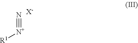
[R1][N+]#N.[X-]
